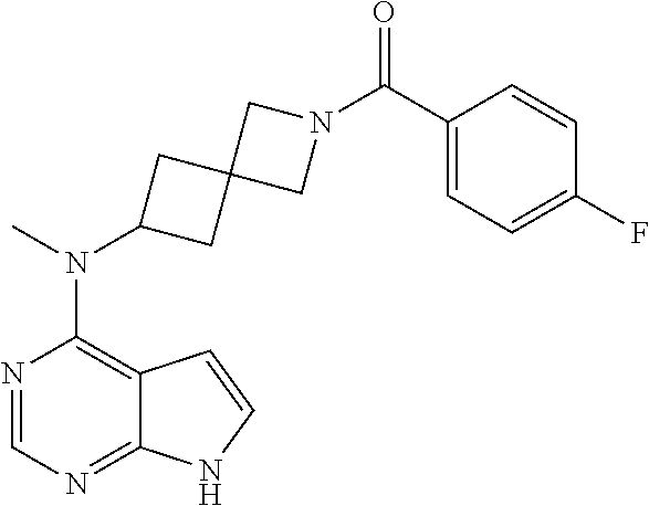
N1=CN=C2C(=C1N(C)C1CC3(C1)CN(C(C1=CC=C(F)C=C1)=O)C3)C=CN2
